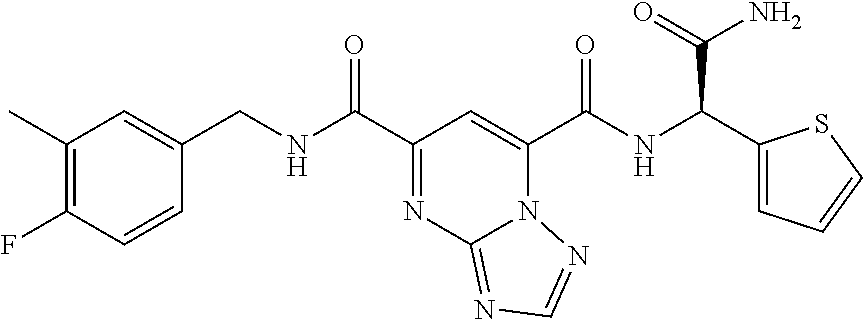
C1(C)=C(F)C=CC(CNC(C2=NC3=NC=NN3C(C(NC(C(N)=O)C3=CC=CS3)=O)=C2)=O)=C1
